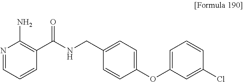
N1=CC=CC(C(NCC2=CC=C(OC3=CC=CC(Cl)=C3)C=C2)=O)=C1N
